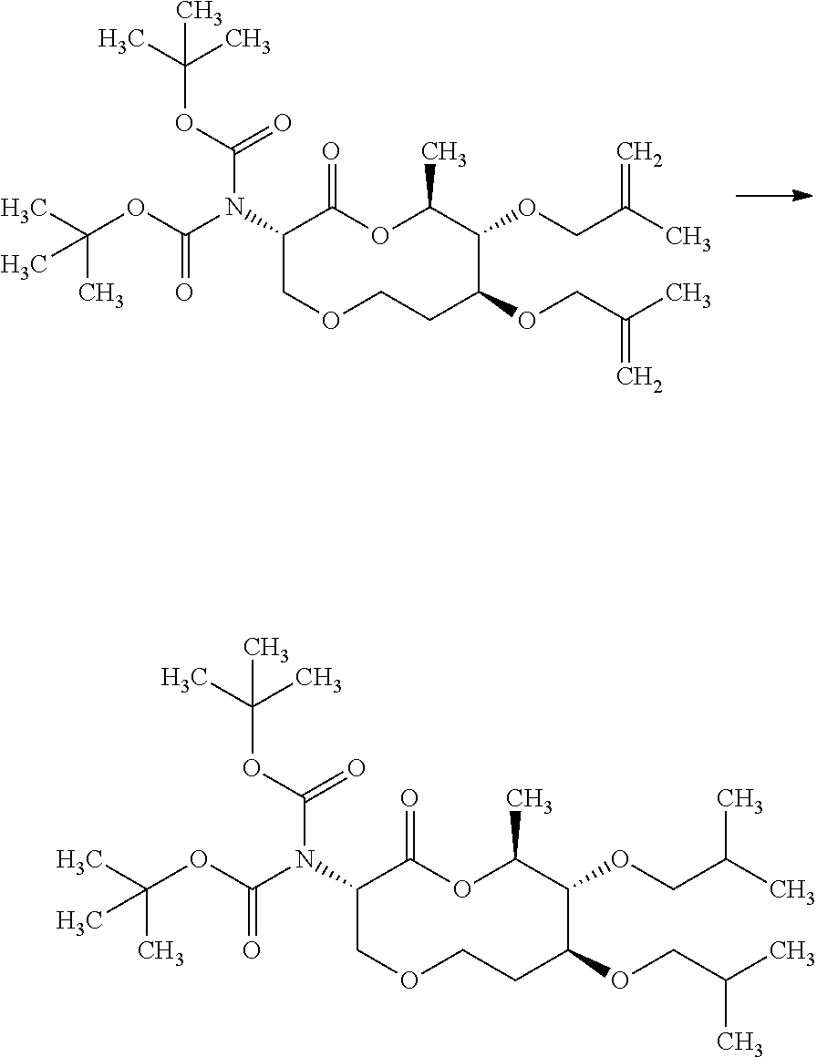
C1(N(C(OC(C)(C)C)=O)C(OC(C)(C)C)=O)COCCC(OCC(C)=C)C(OCC(C)=C)C(C)OC1=O.C1(N(C(OC(C)(C)C)=O)C(OC(C)(C)C)=O)COCCC(OCC(C)C)C(OCC(C)C)C(C)OC1=O
